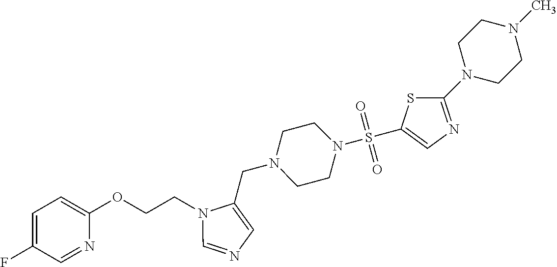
C(N1CCN(S(=O)(=O)C2=CN=C(N3CCN(C)CC3)S2)CC1)C1=CN=CN1CCOC1=CC=C(F)C=N1
